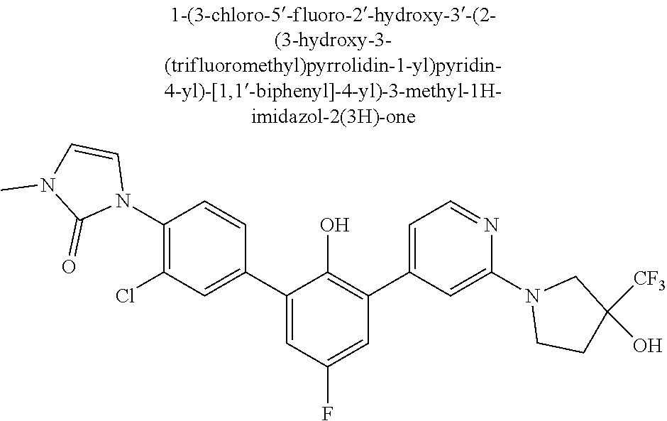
C1(O)([CF3])CN(C2=CC(C3=C(O)C(C4=CC(Cl)=C(N5C=CN(C)C5=O)C=C4)=CC(F)=C3)=CC=N2)CC1
